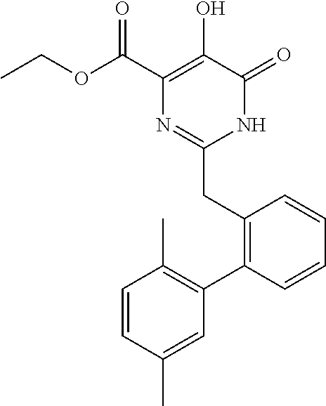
O(C(C1=C(O)C(=O)NC(CC2=C(C3=C(C)C=CC(C)=C3)C=CC=C2)=N1)=O)CC
